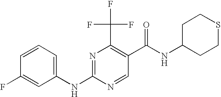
C1(NC2=NC(C(F)(F)F)=C(C(NC3CCSCC3)=O)C=N2)=CC=CC(F)=C1
